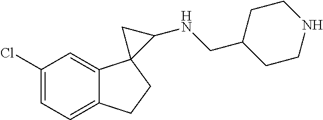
C1=C(Cl)C=C2C(=C1)CCC21C(NCC2CCNCC2)C1
